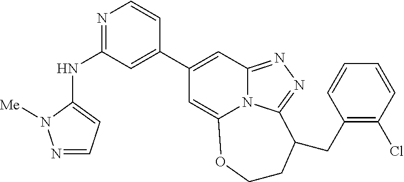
N(C1=NC=CC(C2=CC3=NN=C4N3C(=C2)OCCC4CC2=C(Cl)C=CC=C2)=C1)C1=CC=NN1[Me]
